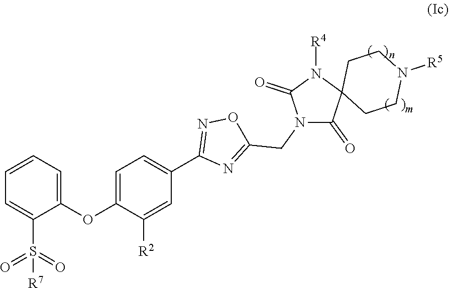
C1(C2=CC=C(OC3=CC=CC=C3S(=O)([R7])=O)C([R2])=C2)=NOC(CN2C(=O)C3(N([R4])C2=O)CCN([R5])CC3)=N1
